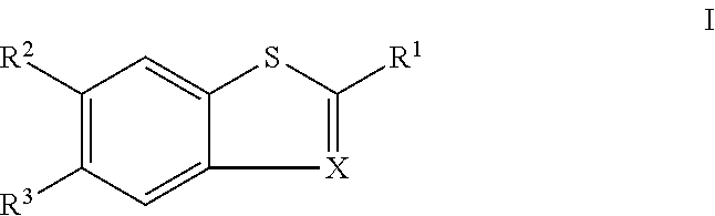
C1([R2])=C([R3])C=C2C(=C1)SC([R1])=[X]2
